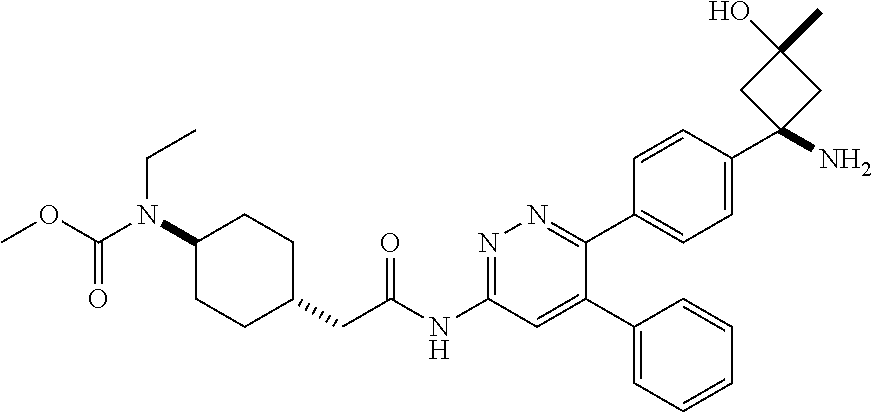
C1(N(C(OC)=O)CC)CCC(CC(NC2=NN=C(C3=CC=C(C4(N)CC(C)(O)C4)C=C3)C(C3=CC=CC=C3)=C2)=O)CC1
